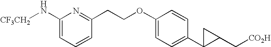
C1(N[CF3CH2])=CC=CC(CCOC2=CC=C(C3C(C[CO2H])C3)C=C2)=N1
